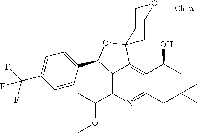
C12=C(C(OC)C)N=C3C(=C1C1(OC2C2=CC=C(C(F)(F)F)C=C2)CCOCC1)C(O)CC(C)(C)C3
